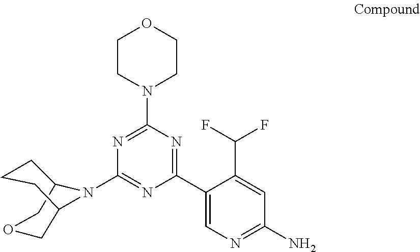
C1(N2C3COCC2CCC3)=NC(C2=CN=C(N)C=C2C(F)F)=NC(N2CCOCC2)=N1
